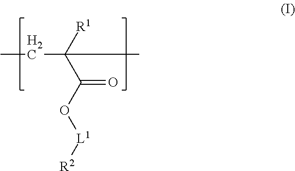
C(C(C(O[L1][R2])=O)([R1])C)C
